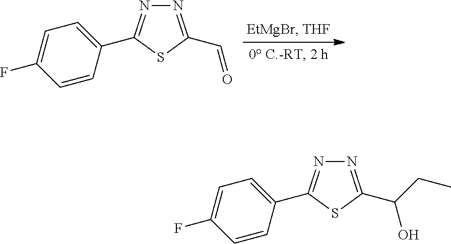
N1=C(C=O)SC(C2=CC=C(F)C=C2)=N1.N1=C(C(O)CC)SC(C2=CC=C(F)C=C2)=N1
